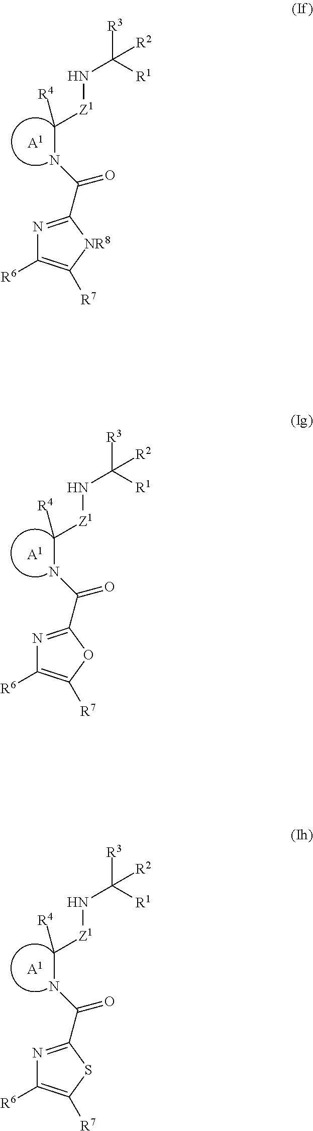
N1=C(C(NC([Z1]NC([R3])([R1])[R2])[R4])=O)[NR8]C([R7])=C1[R6].[A1].N1=C(C(NC([Z1]NC([R3])([R1])[R2])[R4])=O)OC([R7])=C1[R6].[A1].N1=C(C(NC([Z1]NC([R3])([R1])[R2])[R4])=O)SC([R7])=C1[R6].[A1]
